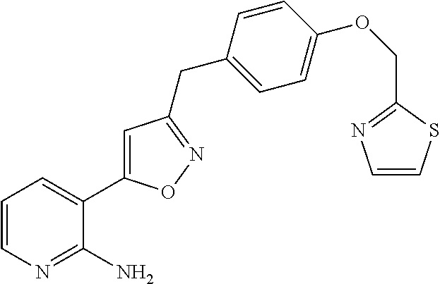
C1=CN=C(N)C(C2=CC(CC3=CC=C(OCC4=NC=CS4)C=C3)=NO2)=C1
